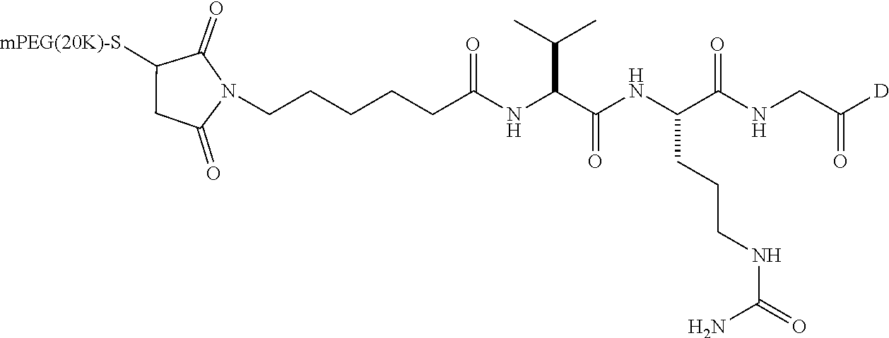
C1([mPEG(20K)-S])CC(=O)N(CCCCCC(NC(C(NC(C(NCC([D])=O)=O)CCCNC(=O)N)=O)C(C)C)=O)C1=O
